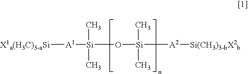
[X1a(H3C)3-aSi][A1][Si](C)(C)O[Si](C)(C)[A2][Si(CH3)3-bX2b]
